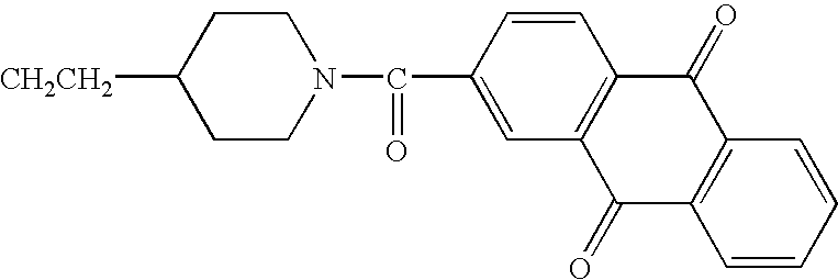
[CH2CH2]C1CCN(C(C2=CC3=C(C=C2)C(=O)C2=C(C3=O)C=CC=C2)=O)CC1
